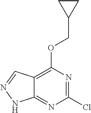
C12=C(OCC3CC3)N=C(Cl)N=C1NN=C2
